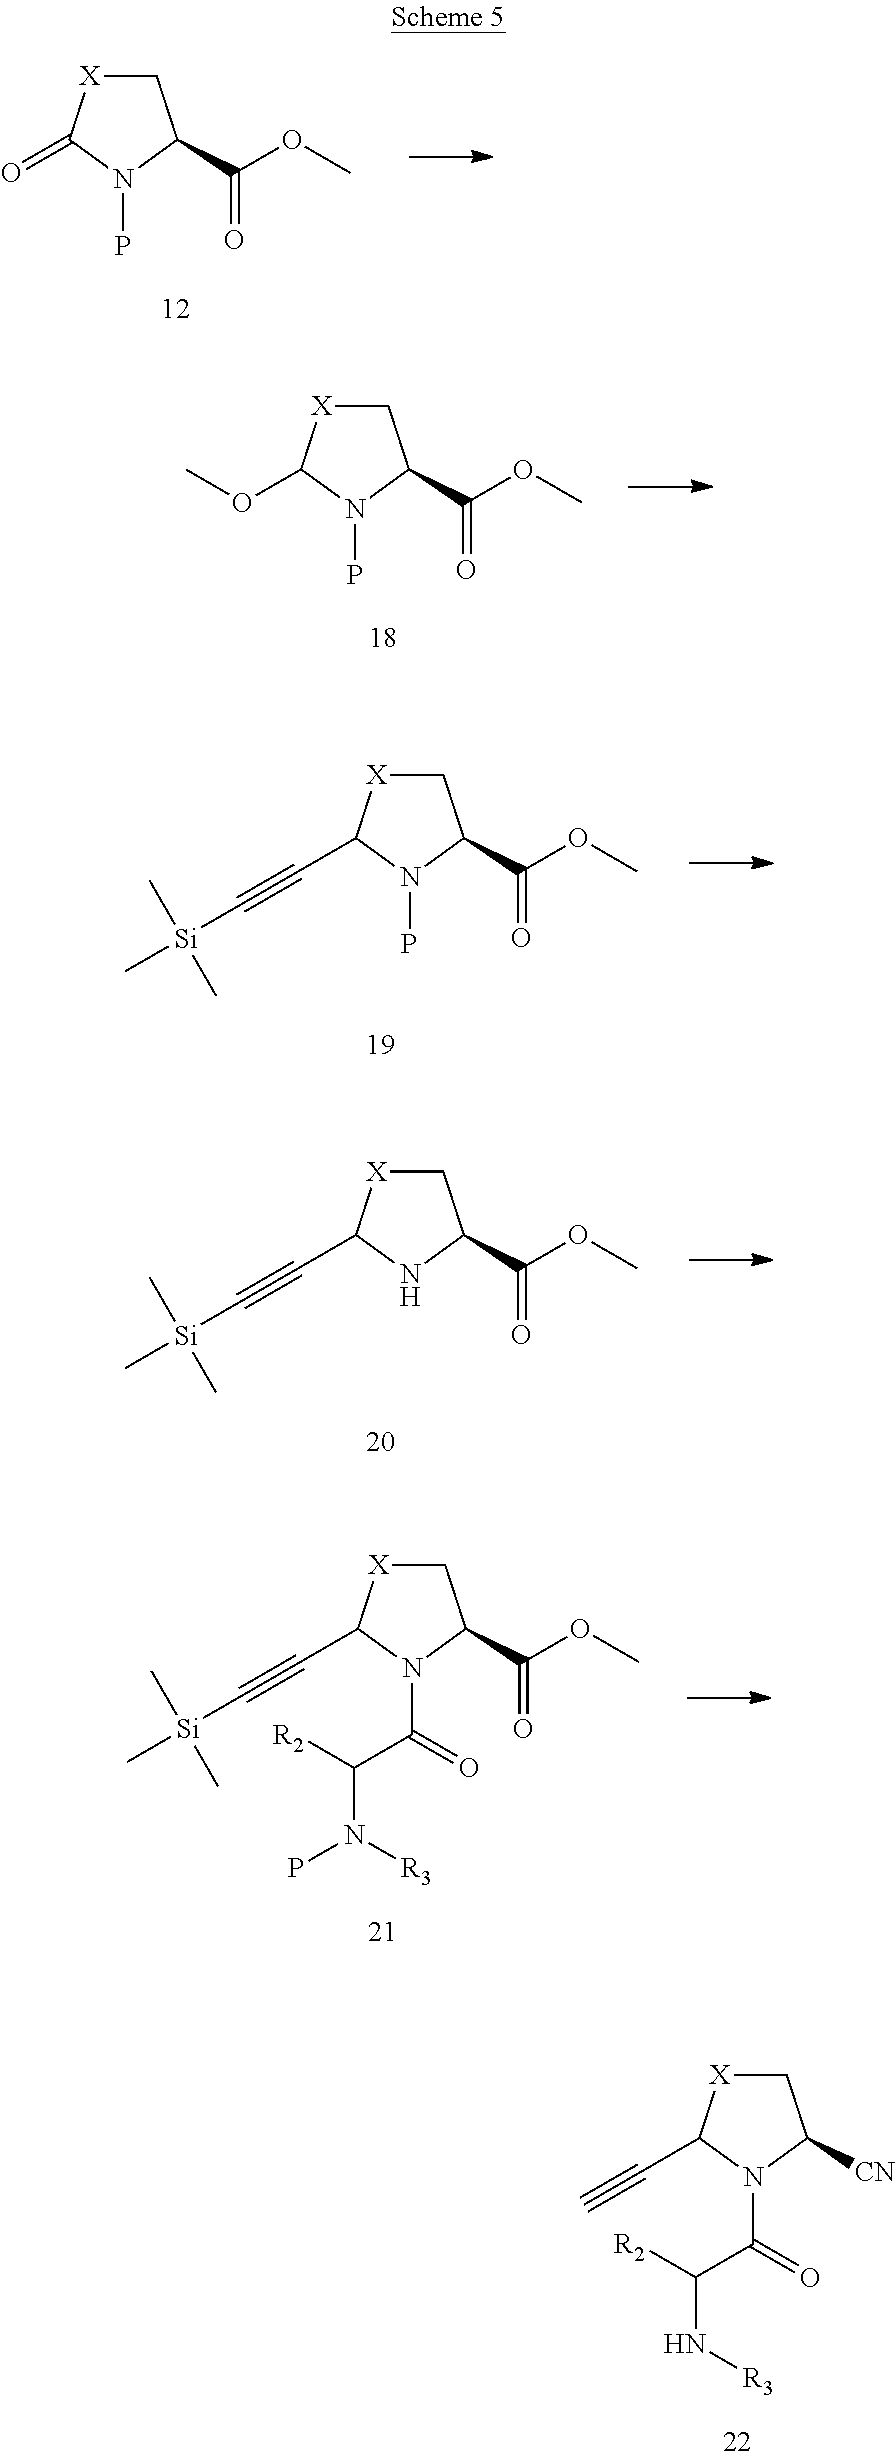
N1(P)C(C(OC)=O)C[X]C1=O.N1(P)C(C(OC)=O)C[X]C1OC.N1(P)C(C(OC)=O)C[X]C1C#C[Si](C)(C)C.N1C(C(OC)=O)C[X]C1C#C[Si](C)(C)C.N1(C(=O)C([R2])N([R3])P)C(C(OC)=O)C[X]C1C#C[Si](C)(C)C.N1(C(=O)C([R2])N[R3])C([CN])C[X]C1C#C
